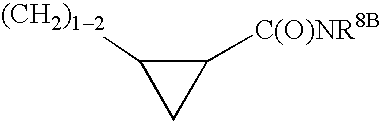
C1([C(O)NR8B])C([(CH2)12])C1
